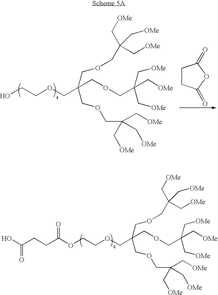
OCCOCC(COCC(C[OMe])(C[OMe])C[OMe])(COCC(C[OMe])(C[OMe])C[OMe])COCC(C[OMe])(C[OMe])C[OMe].C1CC(=O)OC1=O.O(CCOCC(COCC(C[OMe])(C[OMe])C[OMe])(COCC(C[OMe])(C[OMe])C[OMe])COCC(C[OMe])(C[OMe])C[OMe])C(CCC(O)=O)=O
